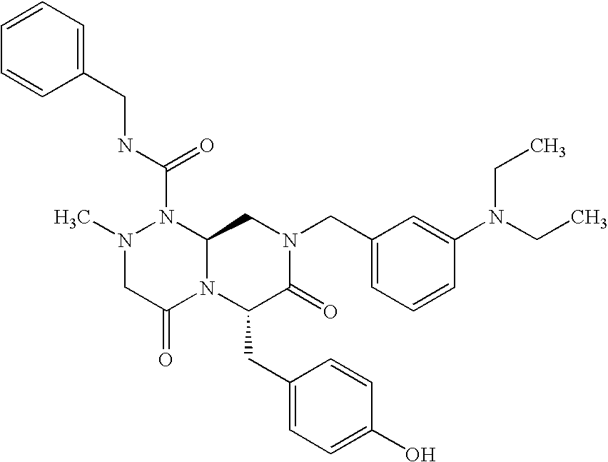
CN1CC(=O)N2C(N1C(NCC1=CC=CC=C1)=O)CN(CC1=CC=CC(N(CC)CC)=C1)C(=O)C2CC1=CC=C(O)C=C1
